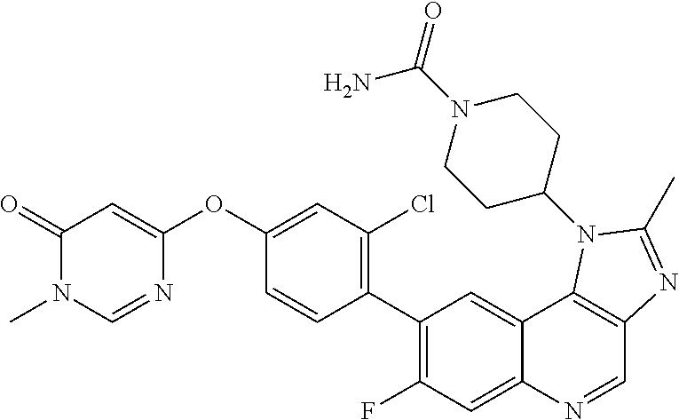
C1(=O)N(C)C=NC(OC2=CC(Cl)=C(C3=C(F)C=C4C(=C3)C3=C(C=N4)N=C(C)N3C3CCN(C(N)=O)CC3)C=C2)=C1
